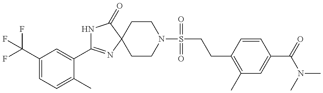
C1(C(F)(F)F)=CC=C(C)C(C2=NC3(C(=O)N2)CCN(S(CCC2=C(C)C=C(C(=O)N(C)C)C=C2)(=O)=O)CC3)=C1
